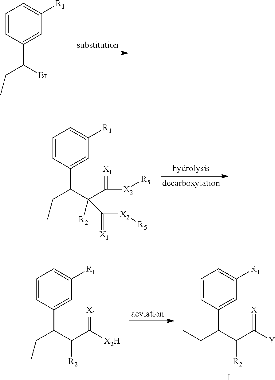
C1=CC(C(CC)Br)=CC([R1])=C1.C1=CC(C(CC)C(C([X2][R5])=[X1])([R2])C([X2][R5])=[X1])=CC([R1])=C1.C1=CC(C(CC)C(C([X2H])=[X1])[R2])=CC([R1])=C1.C1=CC(C(CC)C(C([Y])=[X])[R2])=CC([R1])=C1.I
